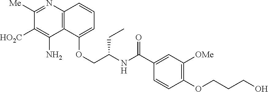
C12=C(N=C([Me])C([HO2C])=C1N)C=CC=C2OCC(NC(C1=CC([OMe])=C(OCCCO)C=C1)=O)CC
